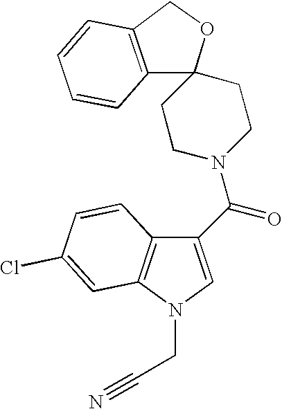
C1(C(=O)N2CCC3(CC2)OCC2=C3C=CC=C2)=CN(CC#N)C2=C1C=CC(Cl)=C2
